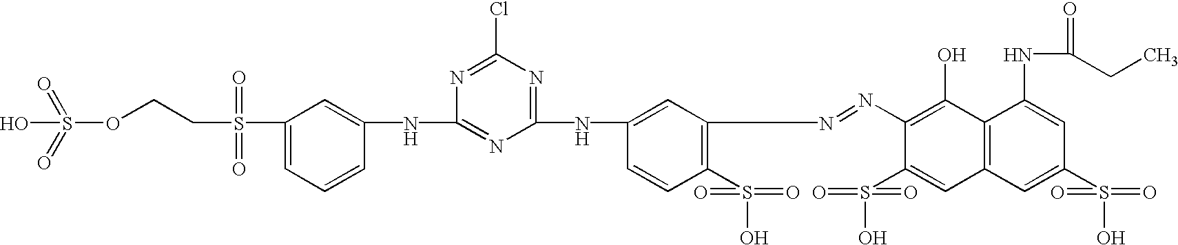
OS(=O)(=O)OCCS(C1=CC=CC(NC2=NC(NC3=CC(N=NC4=C(O)C5=C(C=C4S(O)(=O)=O)C=C(S(O)(=O)=O)C=C5NC(=O)CC)=C(S(O)(=O)=O)C=C3)=NC(Cl)=N2)=C1)(=O)=O
